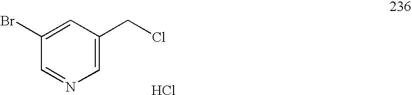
C1=NC=C(CCl)C=C1Br.Cl
